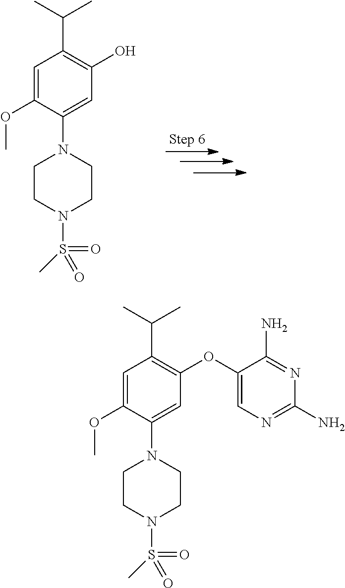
C1=C(OC)C(N2CCN(S(=O)(C)=O)CC2)=CC(O)=C1C(C)C.C1=C(OC)C(N2CCN(S(=O)(C)=O)CC2)=CC(OC2=CN=C(N)N=C2N)=C1C(C)C
